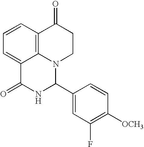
C1=CC2=C3C(=C1)C(=O)NC(C1=CC(F)=C([OCH3])C=C1)N3CCC2=O
